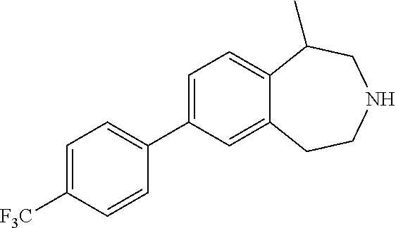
C1=C(C2=CC=C([F3C])C=C2)C=C2C(=C1)C(C)CNCC2
